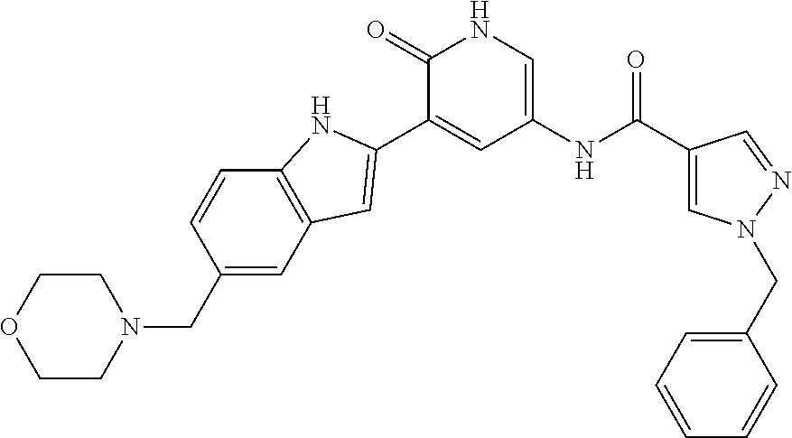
C1(=O)C(C2=CC3=C(C=CC(CN4CCOCC4)=C3)N2)=CC(NC(C2=CN(CC3=CC=CC=C3)N=C2)=O)=CN1
